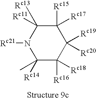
C1(C)([Rc14])C([Rc16])([Rc18])C([Rc19])([Rc20])C([Rc15])([Rc17])C([Rc11])([Rc13])N1[Rc21]
